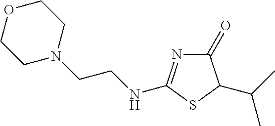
C1(=O)N=C(NCCN2CCOCC2)SC1C(C)C
